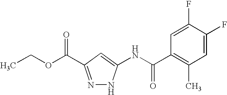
C1=C(F)C(F)=CC(C(NC2=CC(C(OCC)=O)=NN2)=O)=C1C
